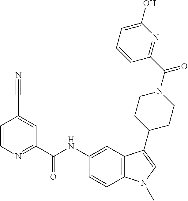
C1=CN=C(C(NC2=CC3=C(C=C2)N(C)C=C3C2CCN(C(C3=NC(O)=CC=C3)=O)CC2)=O)C=C1C#N
